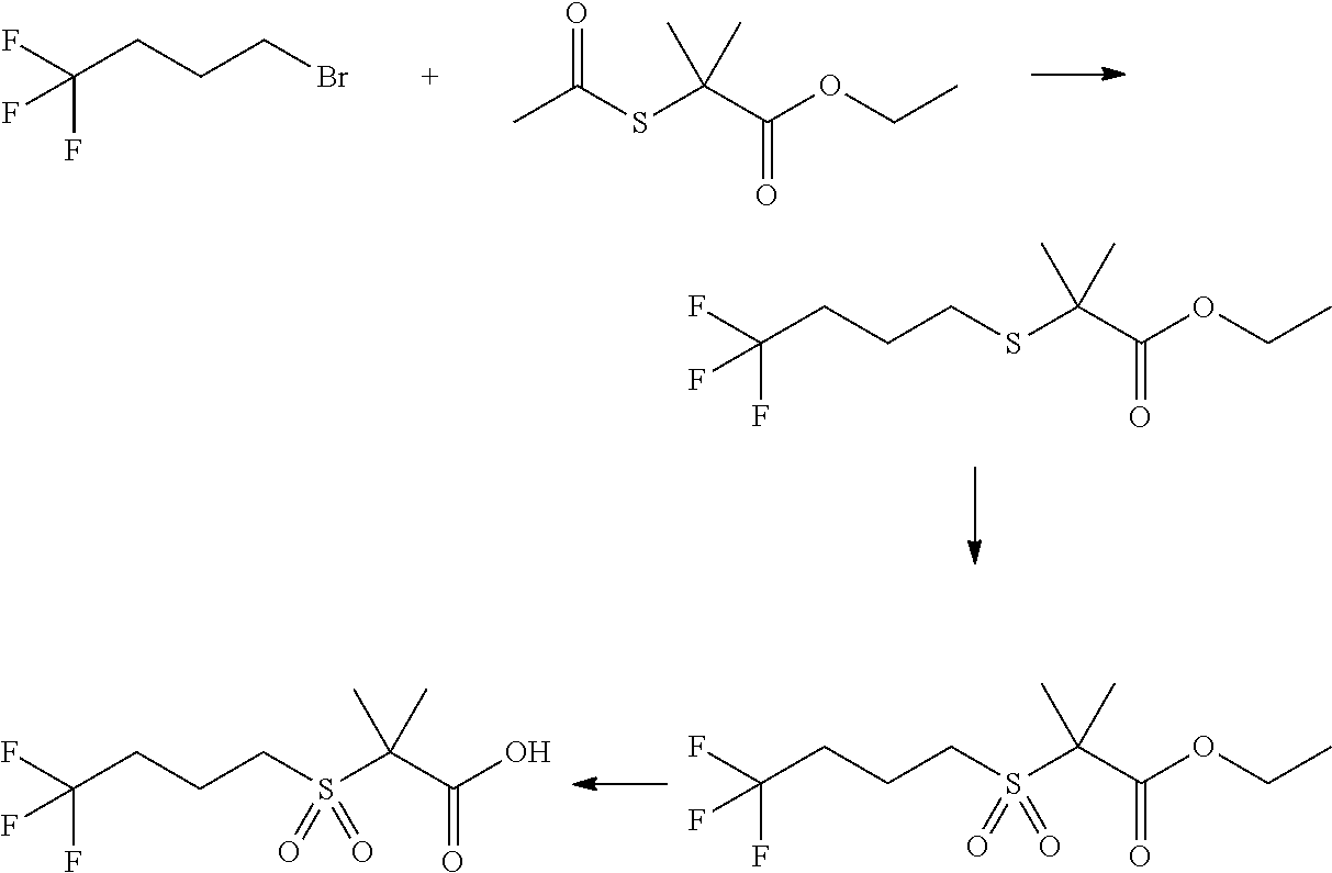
S(C(C(OCC)=O)(C)C)CCCC(F)(F)F.S(C(C(OCC)=O)(C)C)(CCCC(F)(F)F)(=O)=O.S(C(C(O)=O)(C)C)(CCCC(F)(F)F)(=O)=O.C(CCCBr)(F)(F)F.S(C(C(OCC)=O)(C)C)C(C)=O
